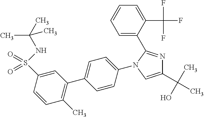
C1=CC(N2C(C3=CC=CC=C3C(F)(F)F)=NC(C(C)(O)C)=C2)=CC=C1C1=C(C)C=CC(S(NC(C)(C)C)(=O)=O)=C1
